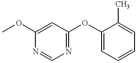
COC1=CC(OC2=CC=CC=C2C)=NC=N1
